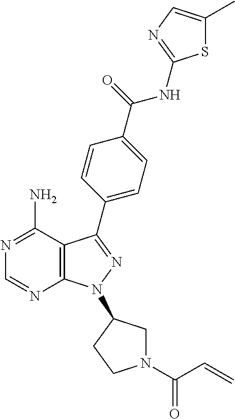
C12=C(C(N)=NC=N1)C(C1=CC=C(C(=O)NC3=NC=C(C)S3)C=C1)=NN2C1CN(C(=O)C=C)CC1
